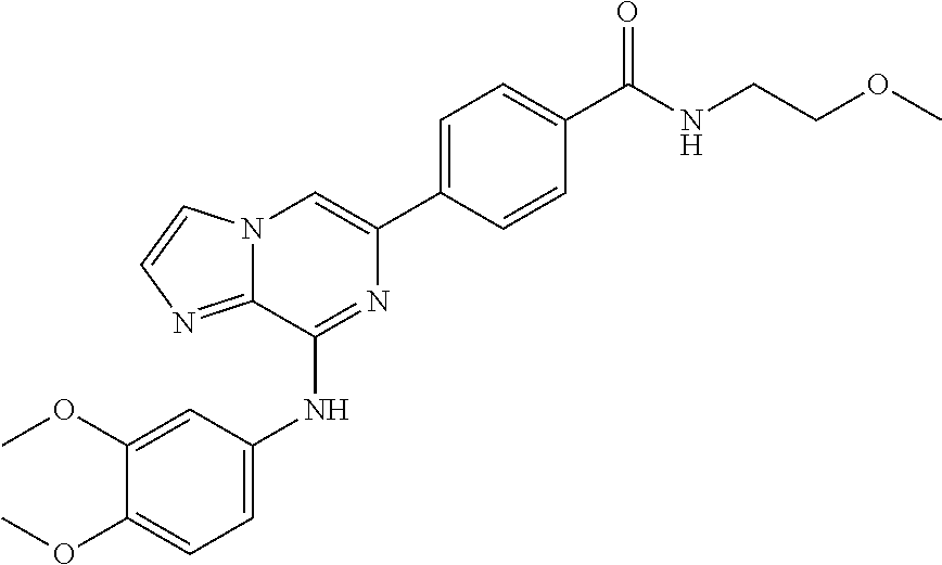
C1=C(OC)C(OC)=CC=C1NC1=NC(C2=CC=C(C(NCCOC)=O)C=C2)=CN2C1=NC=C2
